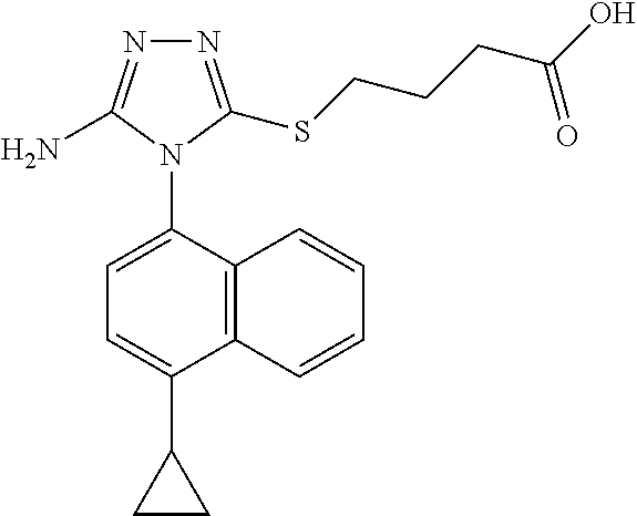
C12=C(C(N3C(N)=NN=C3SCCCC(O)=O)=CC=C1C1CC1)C=CC=C2
